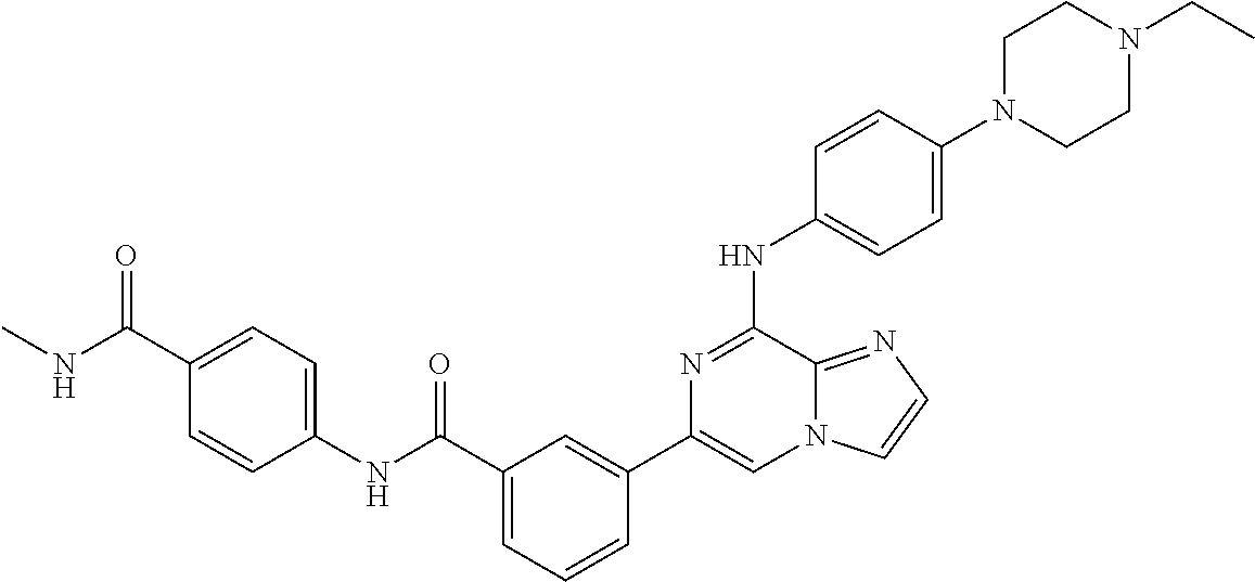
C1=CC(N2CCN(CC)CC2)=CC=C1NC1=NC(C2=CC(C(=O)NC3=CC=C(C(=O)NC)C=C3)=CC=C2)=CN2C1=NC=C2
